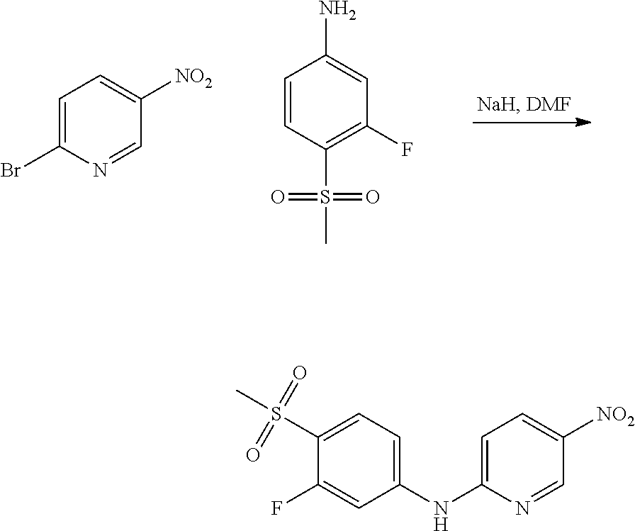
C1=C(Br)N=CC([NO2])=C1.C1=CC(S(=O)(=O)C)=C(F)C=C1N.C1(NC2=CC=C([NO2])C=N2)=CC=C(S(=O)(=O)C)C(F)=C1
